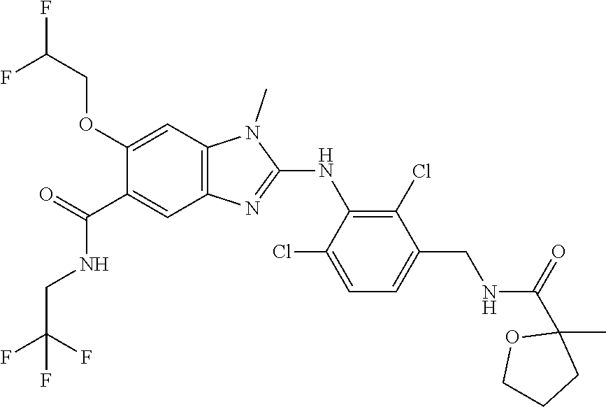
C1(OCC(F)F)=CC2=C(C=C1C(NCC(F)(F)F)=O)N=C(NC1=C(Cl)C(CNC(C3(C)OCCC3)=O)=CC=C1Cl)N2C
